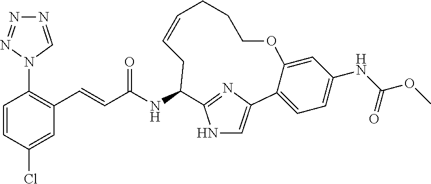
C1=CC(Cl)=CC(C=CC(NC2CC=CCCCOC3=CC(NC(=O)OC)=CC=C3C3=CNC2=N3)=O)=C1N1C=NN=N1
